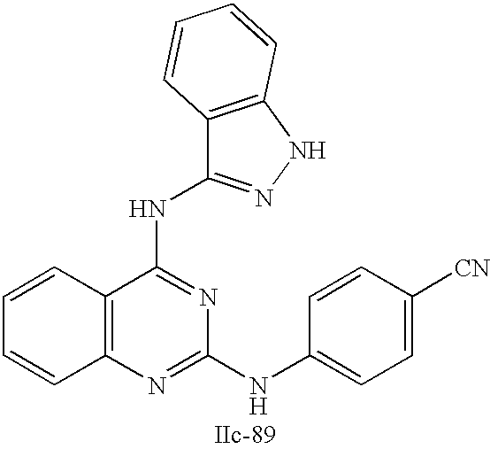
C12=C(N=C(NC3=CC=C([CN])C=C3)N=C1NC1=NNC3=C1C=CC=C3)C=CC=C2
